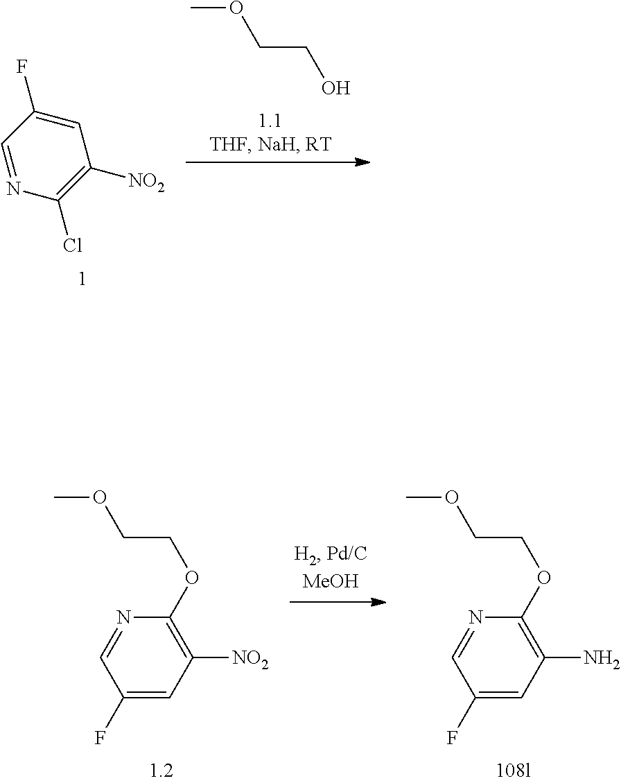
COCCO.C1=NC(Cl)=C([NO2])C=C1F.COCCOC1=C([NO2])C=C(F)C=N1.COCCOC1=C(N)C=C(F)C=N1
